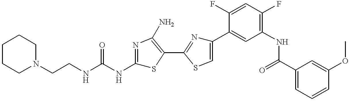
N1(CCNC(NC2=NC(N)=C(C3=NC(C4=CC(NC(C5=CC=CC(OC)=C5)=O)=C(F)C=C4F)=CS3)S2)=O)CCCCC1
